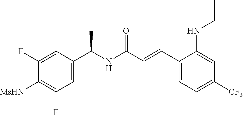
C1(F)=CC(C(NC(C=CC2=CC=C([CF3])C=C2NCC)=O)C)=CC(F)=C1[MsHN]
